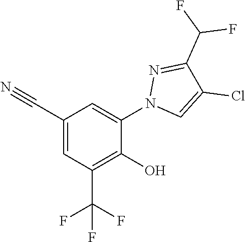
C1=C(C#N)C=C(N2N=C(C(F)F)C(Cl)=C2)C(O)=C1C(F)(F)F
